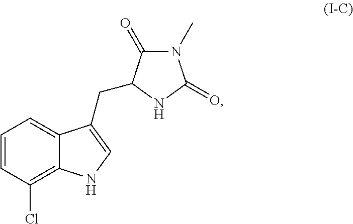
C1=CC(Cl)=C2C(=C1)C(CC1C(=O)N(C)C(=O)N1)=CN2
